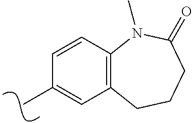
CC1=CC2=C(C=C1)N(C)C(=O)CCC2
